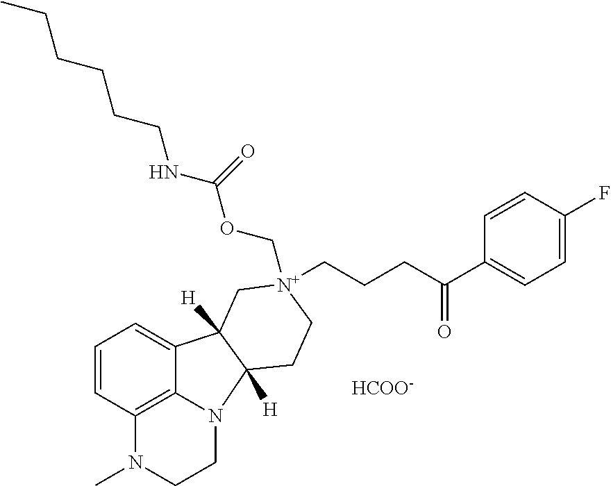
C1N2C3=C(N(C)C1)C=CC=C3C1([H])C2([H])CC[N+](COC(NCCCCCC)=O)(CCCC(C2=CC=C(F)C=C2)=O)C1.[HCOO-]
